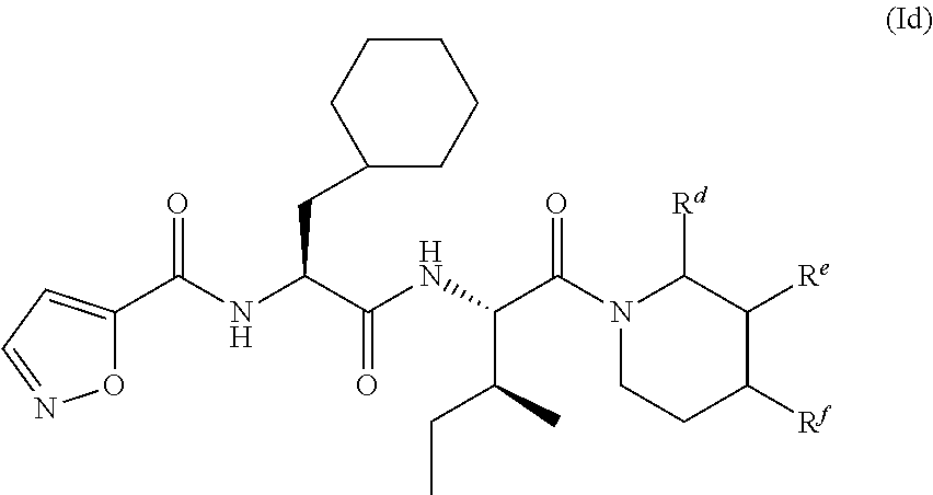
C(NC(C(NC(C(=O)N1C([Rd])C([Re])C([Rf])CC1)C(CC)C)=O)CC1CCCCC1)(=O)C1=CC=NO1
